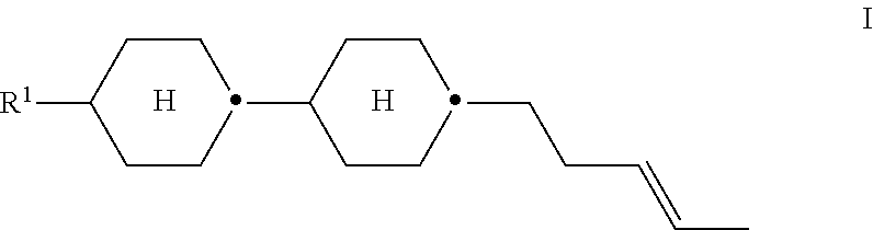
C1CC(C2CCC(CCC=CC)CC2)CCC1[R1].[H].[H]
